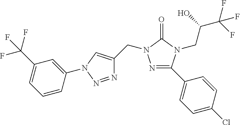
N1=C(C2=CC=C(Cl)C=C2)N(CC(C(F)(F)F)O)C(=O)N1CC1=CN(C2=CC(C(F)(F)F)=CC=C2)N=N1
